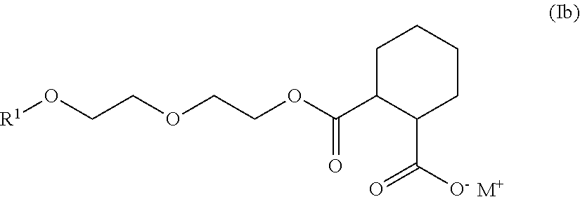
[R1]OCCOCCOC(C1C(C(=O)[O-])CCCC1)=O.[M+]
